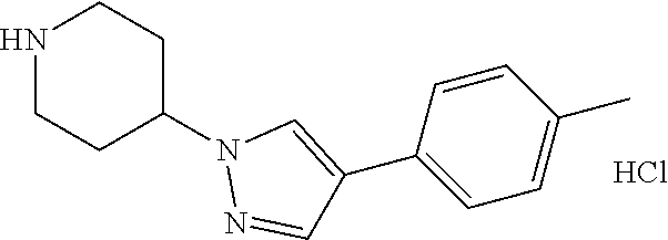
N1CCC(N2N=CC(C3=CC=C(C)C=C3)=C2)CC1.Cl
